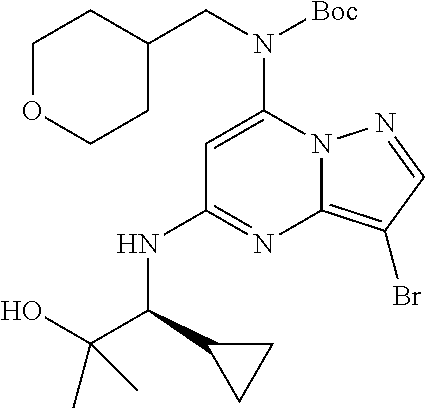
C1=C(N(CC2CCOCC2)[Boc])N2C(=C(Br)C=N2)N=C1NC(C(O)(C)C)C1CC1
